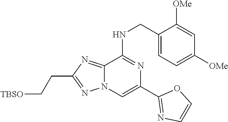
C1(CNC2=NC(C3=NC=CO3)=CN3C2=NC(CC[TBSO])=N3)=CC=C([OMe])C=C1[OMe]
